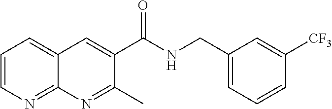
C1=CN=C2C(=C1)C=C(C(NCC1=CC=CC([CF3])=C1)=O)C(C)=N2
